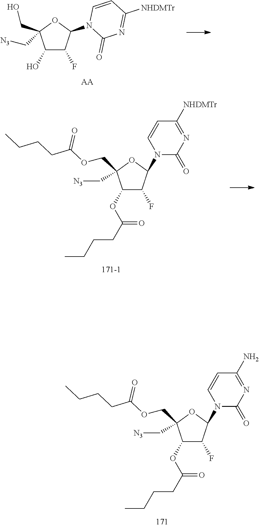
C1(OC(CCCC)=O)C(F)C(N2C(=O)N=C(N)C=C2)OC1(COC(CCCC)=O)C[N3].C1(O)C(F)C(N2C(=O)N=C([NHDMTr])C=C2)OC1(CO)C[N3].[AA].C1(OC(CCCC)=O)C(F)C(N2C(=O)N=C([NHDMTr])C=C2)OC1(COC(CCCC)=O)C[N3]
